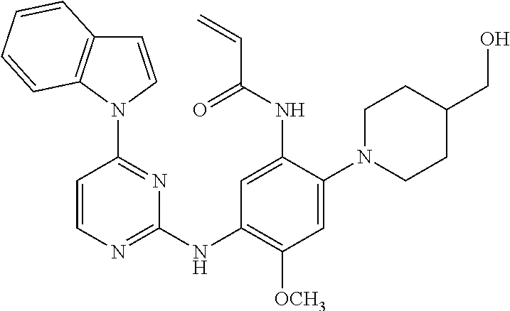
C1=CN(C2=NC(NC3=C([OCH3])C=C(N4CCC(CO)CC4)C(NC(C=C)=O)=C3)=NC=C2)C2=C1C=CC=C2
